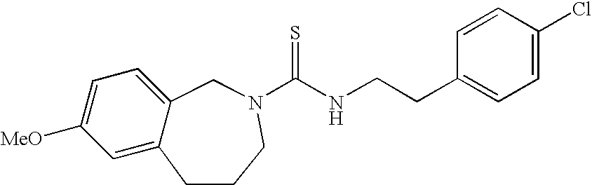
C1([MeO])=CC=C2C(=C1)CCCN(C(NCCC1=CC=C(Cl)C=C1)=S)C2
